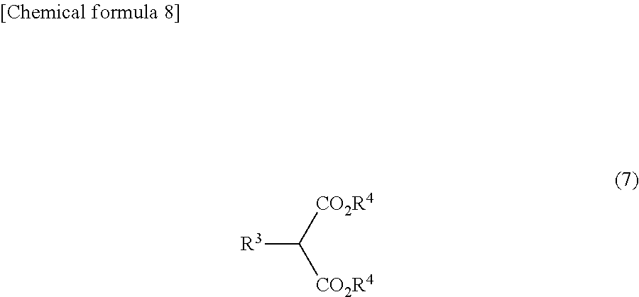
[R3]C([CO2R4])[CO2R4]
